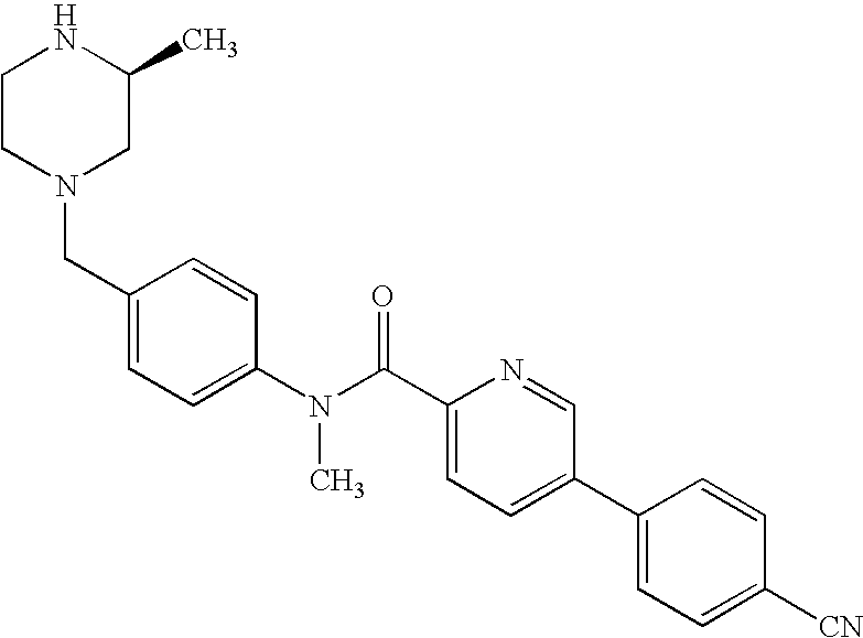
C1CN(CC2=CC=C(N(C(C3=CC=C(C4=CC=C([CN])C=C4)C=N3)=O)C)C=C2)CC(C)N1
